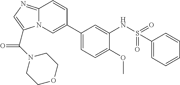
C1(C2=CN3C(=NC=C3C(N3CCOCC3)=O)C=C2)=CC=C(OC)C(NS(=O)(=O)C2=CC=CC=C2)=C1
